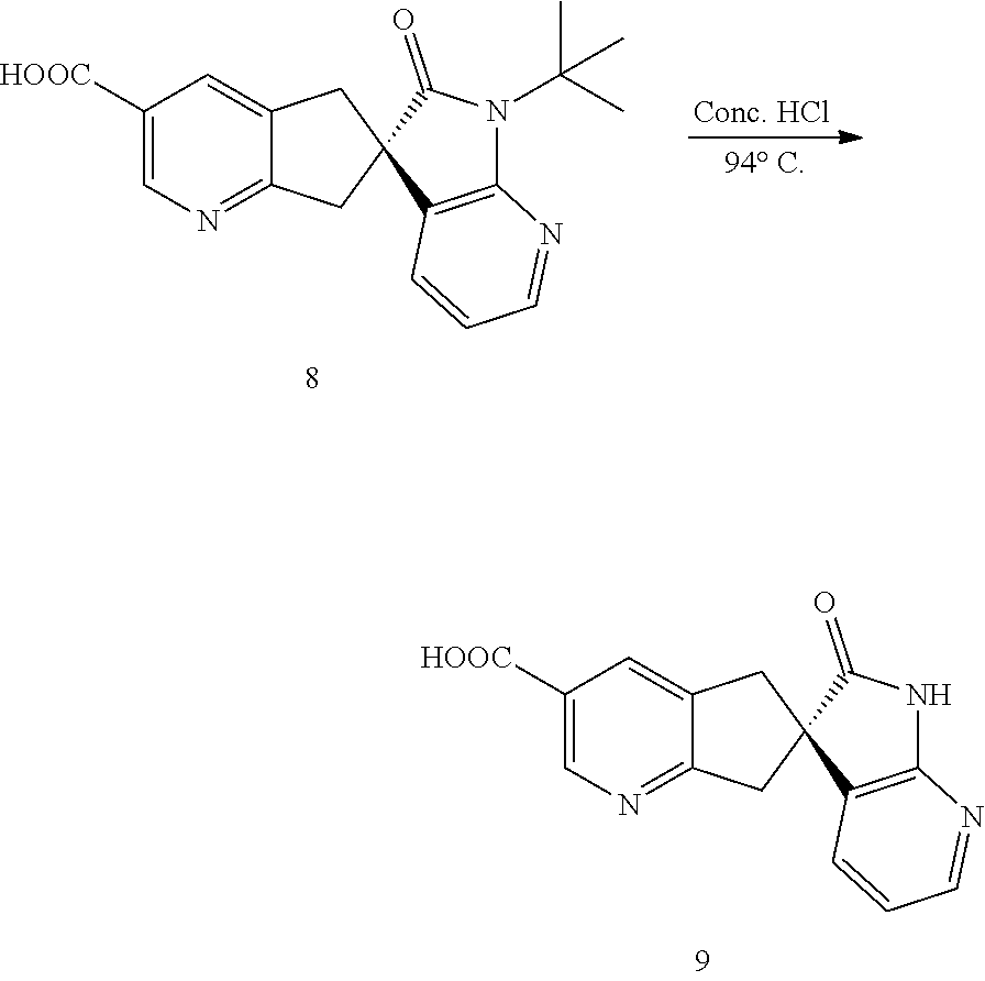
C1([HOOC])=CN=C2C(=C1)CC1(C2)C(=O)NC2=C1C=CC=N2.C1([HOOC])=CN=C2C(=C1)CC1(C2)C(=O)N(C(C)(C)C)C2=C1C=CC=N2
